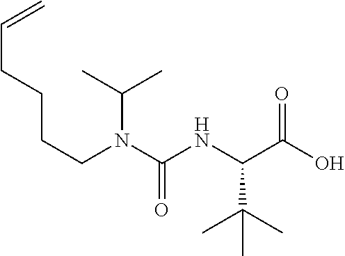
C(CCCCN(C(NC(C(O)=O)C(C)(C)C)=O)C(C)C)=C
